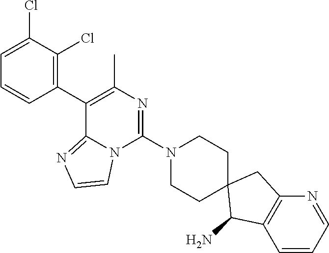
C12=NC=CN1C(N1CCC3(CC1)C(N)C1=C(C3)N=CC=C1)=NC(C)=C2C1=C(Cl)C(Cl)=CC=C1
